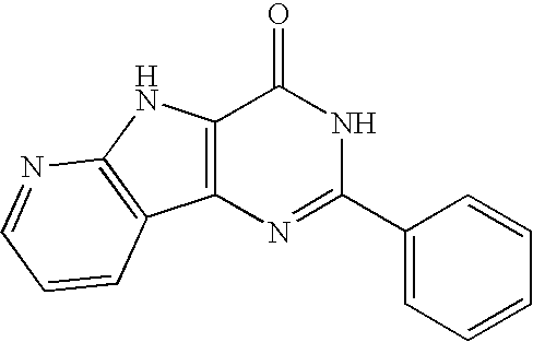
C12=C(N=C(C3=CC=CC=C3)NC1=O)C1=C(N2)N=CC=C1
